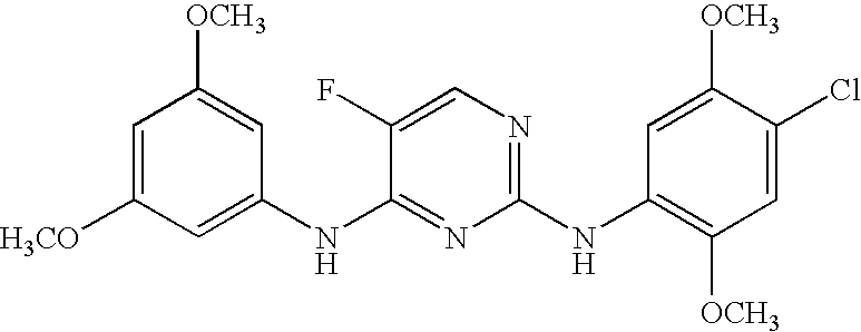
C1([H3CO])=CC([OCH3])=CC(NC2=NC(NC3=C([OCH3])C=C(Cl)C([OCH3])=C3)=NC=C2F)=C1
